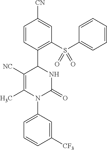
C1=CC(C2C([NC])=C(C)N(C3=CC=CC([CF3])=C3)C(=O)N2)=C(S(C2=CC=CC=C2)(=O)=O)C=C1[CN]
